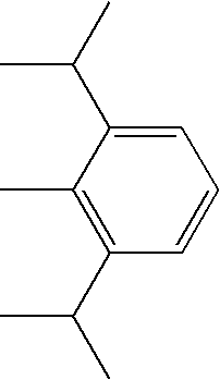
C1(C(C)C)=C(C)C(C(C)C)=CC=C1
